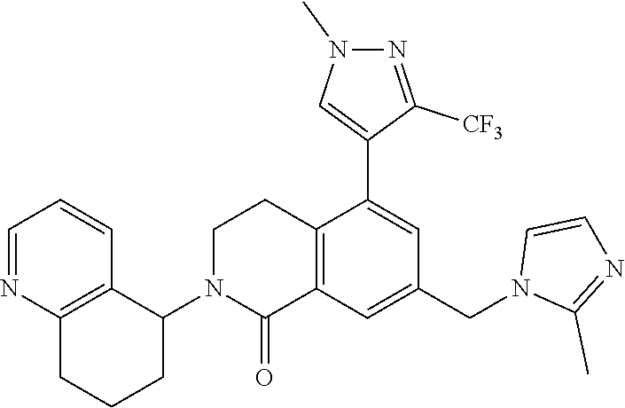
C12=C(C=C(CN3C(C)=NC=C3)C=C1C1=CN(C)N=C1[CF3])C(=O)N(C1C3=C(CCC1)N=CC=C3)CC2
